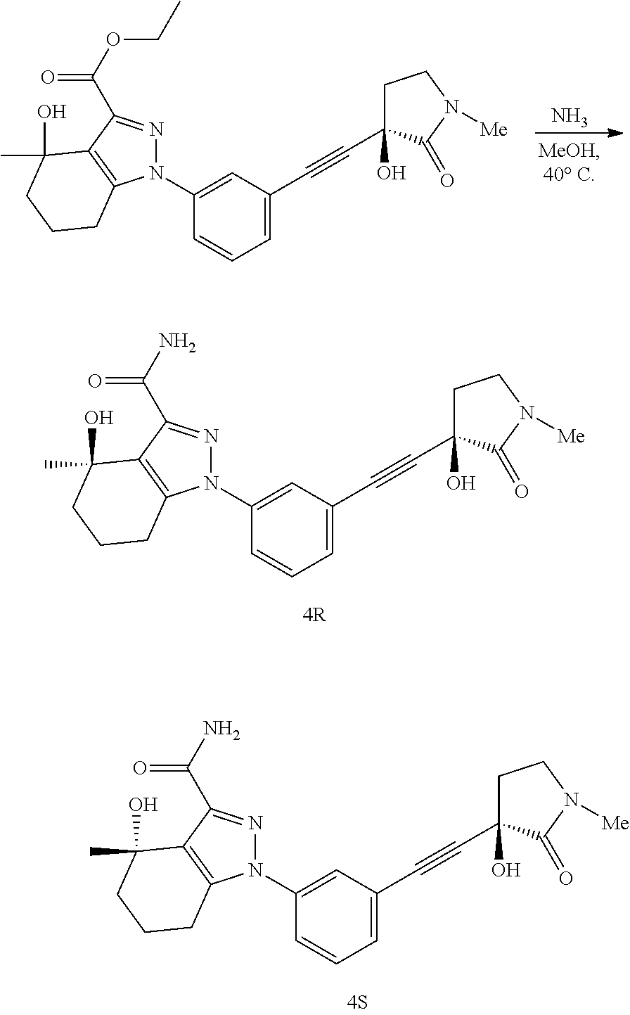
N.N1(C2=CC(C#CC3(O)CCN([Me])C3=O)=CC=C2)N=C(C(OCC)=O)C2=C1CCCC2(O)C.N1(C2=CC(C#CC3(O)CCN([Me])C3=O)=CC=C2)N=C(C(N)=O)C2=C1CCCC2(O)C.N1(C2=CC(C#CC3(O)CCN([Me])C3=O)=CC=C2)N=C(C(N)=O)C2=C1CCCC2(O)C
